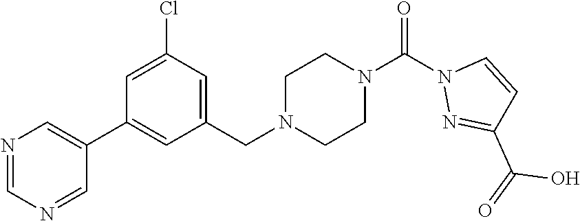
N1=CN=CC(C2=CC(CN3CCN(C(N4N=C(C(=O)O)C=C4)=O)CC3)=CC(Cl)=C2)=C1
